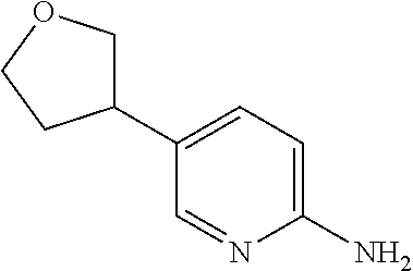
C1(C2=CC=C(N)N=C2)COCC1
